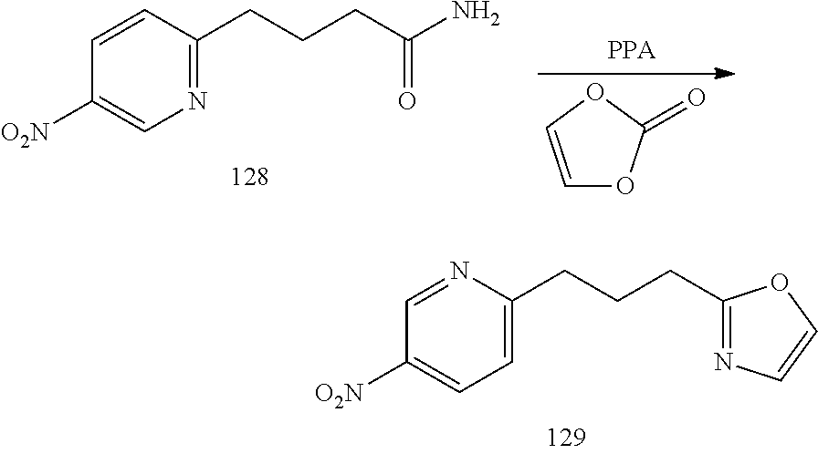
N1=C(CCCC(N)=O)C=CC([O2N])=C1.C1=COC(=O)O1.C1=C(CCCC2=NC=CO2)N=CC([O2N])=C1
